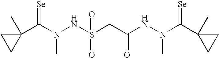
N(C(C1(C)CC1)=[Se])(NS(CC(NN(C(C1(C)CC1)=[Se])C)=O)(=O)=O)C
